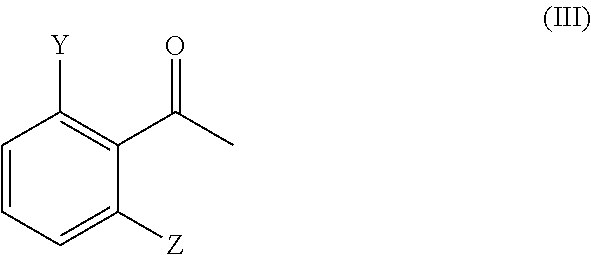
C1=CC=C([Z])C(C(C)=O)=C1[Y]
